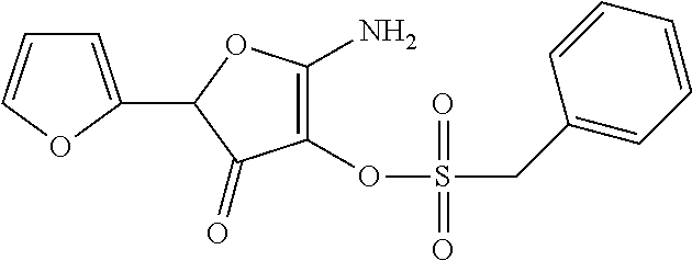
C1(=O)C(OS(CC2=CC=CC=C2)(=O)=O)=C(N)OC1C1=CC=CO1
